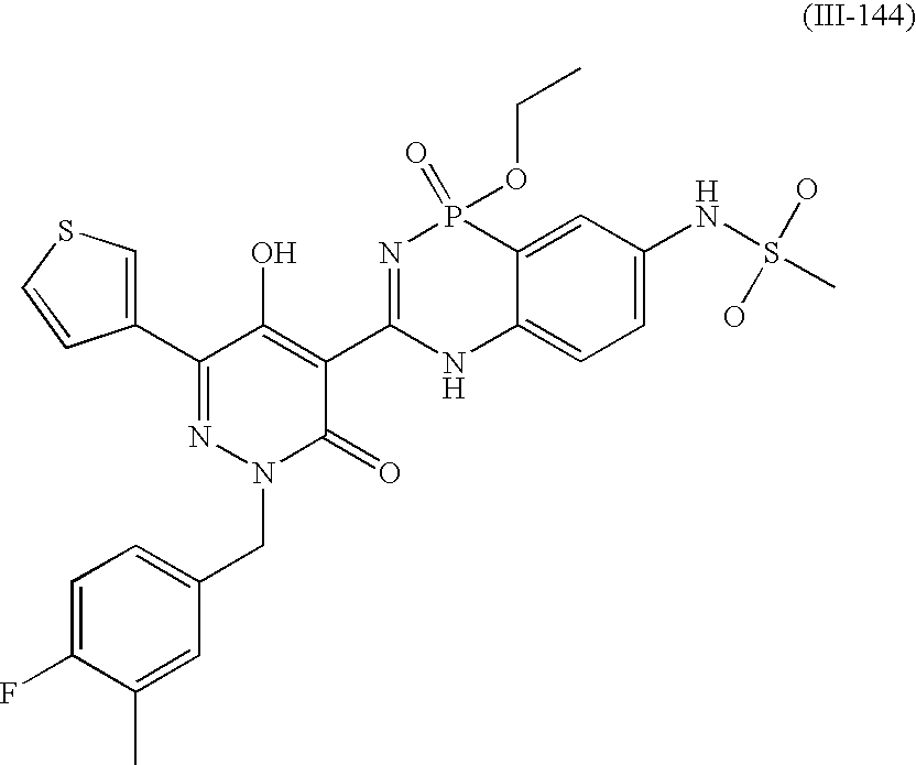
C1(C2=NN(CC3=CC=C(F)C(C)=C3)C(=O)C(C3=NP(=O)(OCC)C4=CC(NS(C)(O)O)=CC=C4N3)=C2O)=CSC=C1
